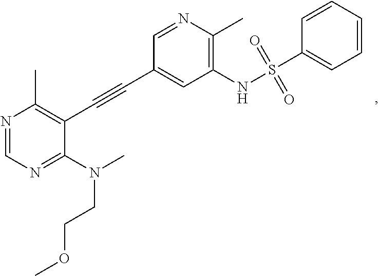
N1=CN=C(N(CCOC)C)C(C#CC2=CC(NS(C3=CC=CC=C3)(=O)=O)=C(C)N=C2)=C1C
